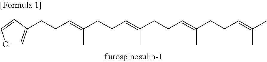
O1C=C(CCC=C(CCC=C(CCC=C(CCC=C(C)C)C)C)C)C=C1
